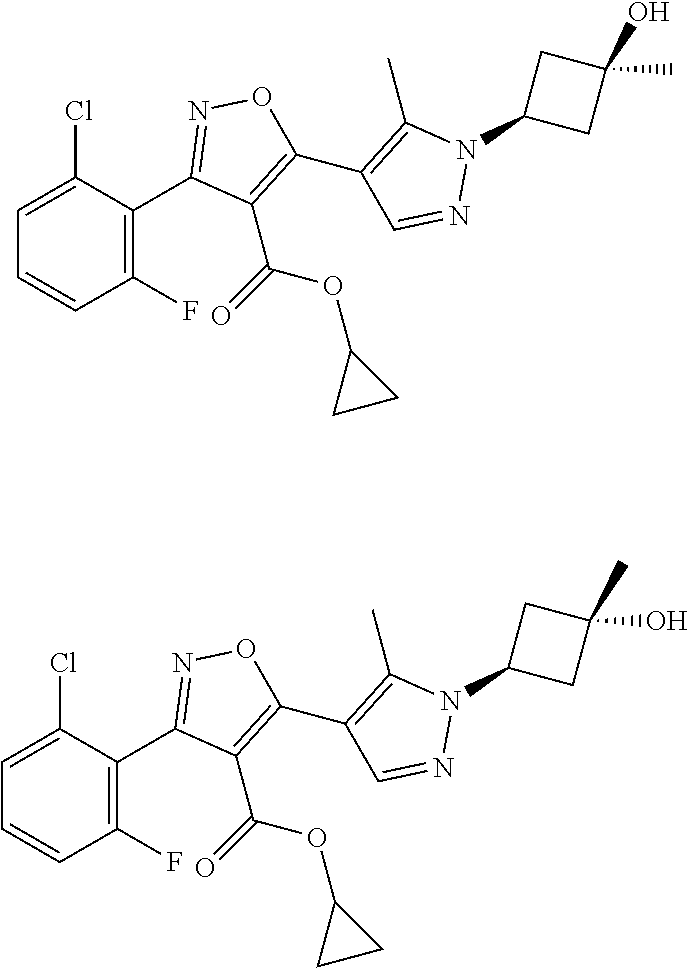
C1(C2=NOC(C3=C(C)N(C4CC(O)(C)C4)N=C3)=C2C(=O)OC2CC2)=C(F)C=CC=C1Cl.C1(C2=NOC(C3=C(C)N(C4CC(C)(O)C4)N=C3)=C2C(=O)OC2CC2)=C(F)C=CC=C1Cl
